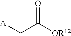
O=C([OR12])C[A]
